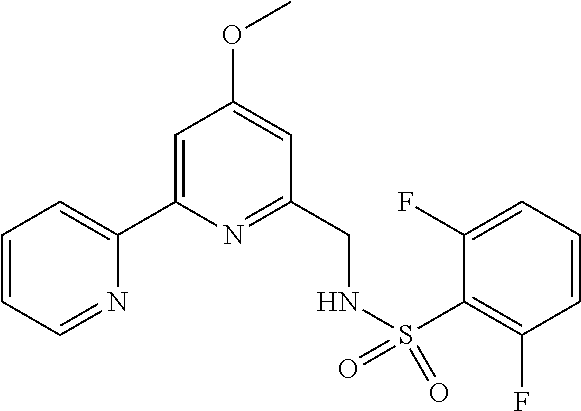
C1=CC=NC(C2=CC(OC)=CC(CNS(=O)(=O)C3=C(F)C=CC=C3F)=N2)=C1
